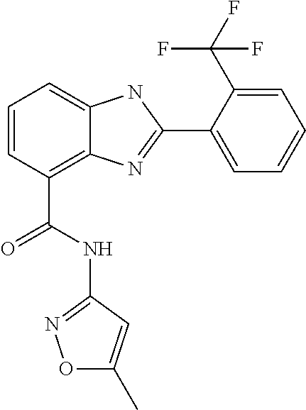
C1=CC(C(NC2=NOC(C)=C2)=O)=C2C(=C1)NC(C1=CC=CC=C1C(F)(F)F)=N2
